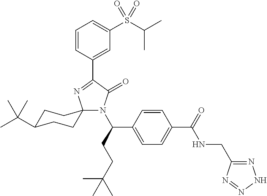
C1=CC(C2=NC3(N(C(CCC(C)(C)C)C4=CC=C(C(NCC5=NNN=N5)=O)C=C4)C2=O)CCC(C(C)(C)C)CC3)=CC(S(C(C)C)(=O)=O)=C1
